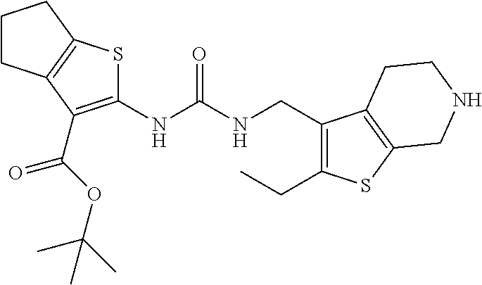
C1CC2=C(C1)SC(NC(NCC1=C(CC)SC3=C1CCNC3)=O)=C2C(OC(C)(C)C)=O
